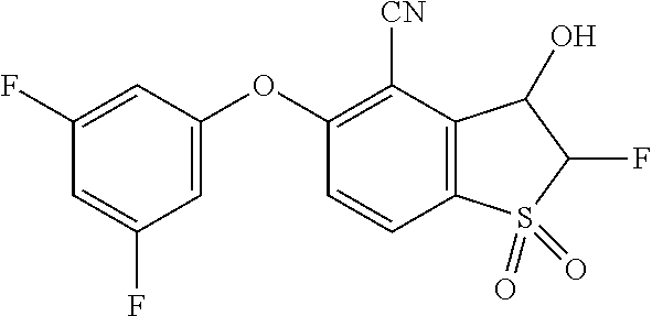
O(C1=CC(F)=CC(F)=C1)C1=C([CN])C2=C(C=C1)S(=O)(=O)C(F)C2O
